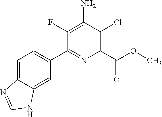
C1(C2=CC=C3C(=C2)NC=N3)=NC(C(OC)=O)=C(Cl)C(N)=C1F
